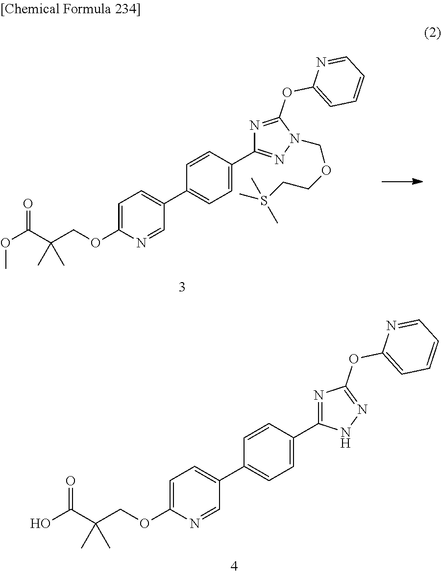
C1=C(OCC(C(O)=O)(C)C)N=CC(C2=CC=C(C3=NC(OC4=CC=CC=N4)=NN3)C=C2)=C1.C1=C(OCC(C(OC)=O)(C)C)N=CC(C2=CC=C(C3=NN(COCCS(C)(C)C)C(OC4=CC=CC=N4)=N3)C=C2)=C1
